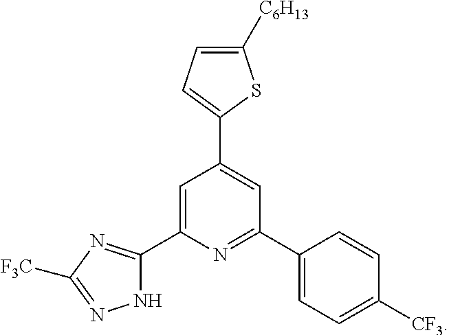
C1=C(C2=NC([F3C])=NN2)N=C(C2=CC=C([CF3])C=C2)C=C1C1=CC=C([C6H13])S1
